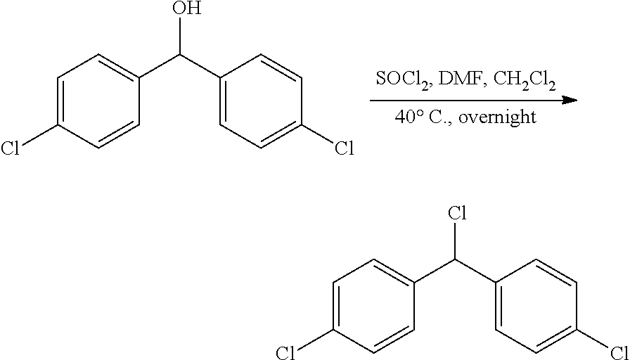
C1=C(Cl)C=CC(C(O)C2=CC=C(Cl)C=C2)=C1.C1=C(Cl)C=CC(C(Cl)C2=CC=C(Cl)C=C2)=C1
